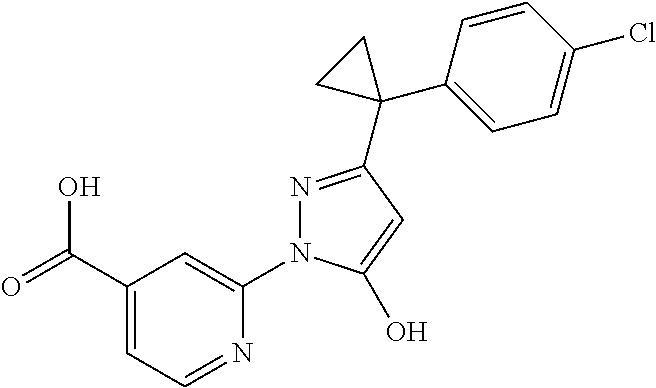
C(C1=CC=NC(N2N=C(C3(C4=CC=C(Cl)C=C4)CC3)C=C2O)=C1)(O)=O
